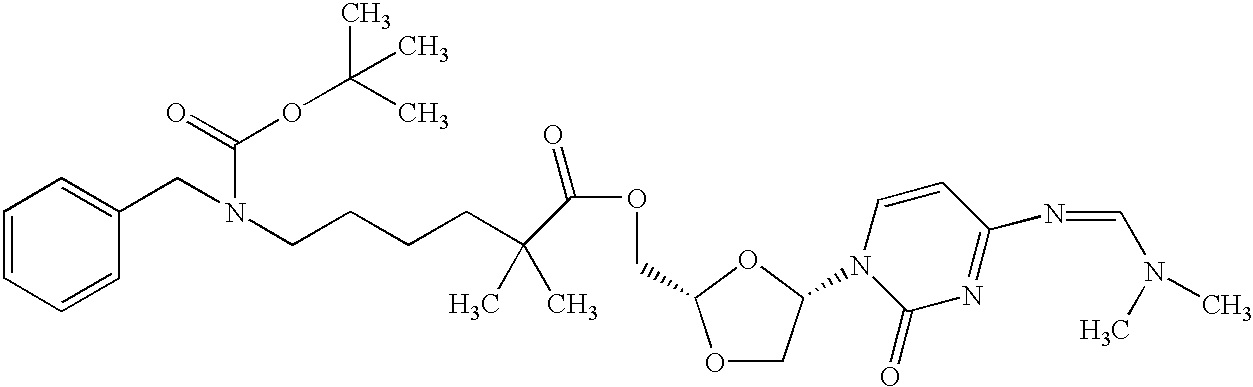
C1=CC=CC(CN(CCCCC(C)(C)C(=O)OCC2OCC(N3C(=O)N=C(N=CN(C)C)C=C3)O2)C(=O)OC(C)(C)C)=C1
